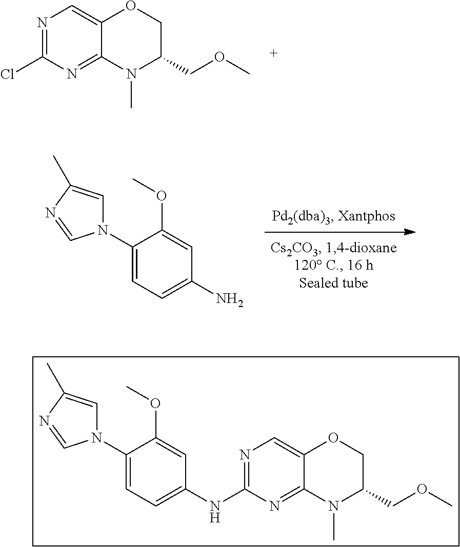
NC1=CC=C(N2C=C(C)N=C2)C(OC)=C1.N1=C(Cl)N=C2C(=C1)OCC(COC)N2C.N1=C(NC2=CC=C(N3C=C(C)N=C3)C(OC)=C2)N=C2C(=C1)OCC(COC)N2C
